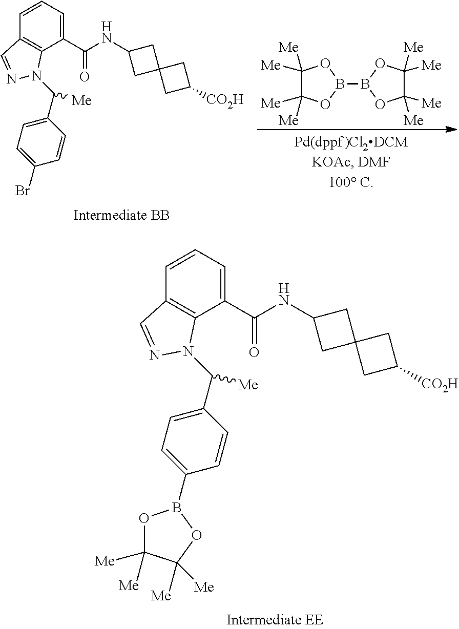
C1=CC2=C(C(C(=O)NC3CC4(CC([CO2H])C4)C3)=C1)N(C(C1=CC=C(B3OC([Me])([Me])C([Me])([Me])O3)C=C1)[Me])N=C2.C1([Me])([Me])C([Me])([Me])OB(B2OC([Me])([Me])C([Me])([Me])O2)O1.C1=CC2=C(C(C(=O)NC3CC4(CC([CO2H])C4)C3)=C1)N(C(C1=CC=C(Br)C=C1)[Me])N=C2
